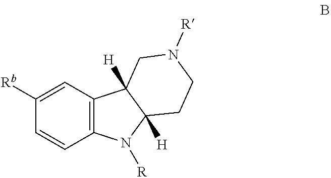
C1([Rb])=CC2=C(C=C1)N([R])C1([H])C2([H])CN([R])CC1
